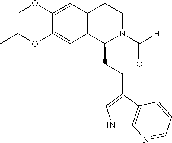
C12=C(C(CCC3=CNC4=C3C=CC=N4)N(C([H])=O)CC1)C=C(OCC)C(OC)=C2
